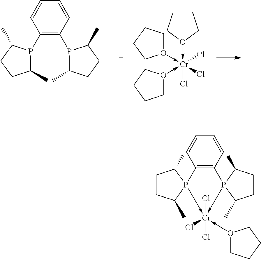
O1(->[Cr](-O2CCCC2)(-O2CCCC2)(Cl)(Cl)Cl)CCCC1.C1(C)CCC(C)P1C1=C(P2C(C)CCC2C)C=CC=C1.O1(->[Cr]2(Cl)(Cl)(Cl)-P3(C(C)CCC3C)C3=C(P->24C(C)CCC4C)C=CC=C3)CCCC1
